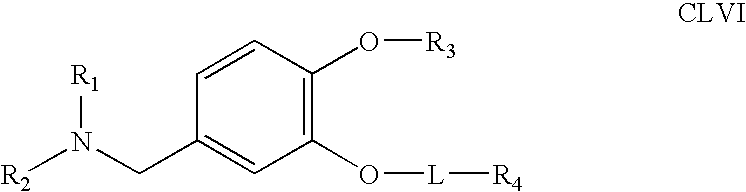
C1(O[L][R4])=C(O[R3])C=CC(CN([R2])[R1])=C1
